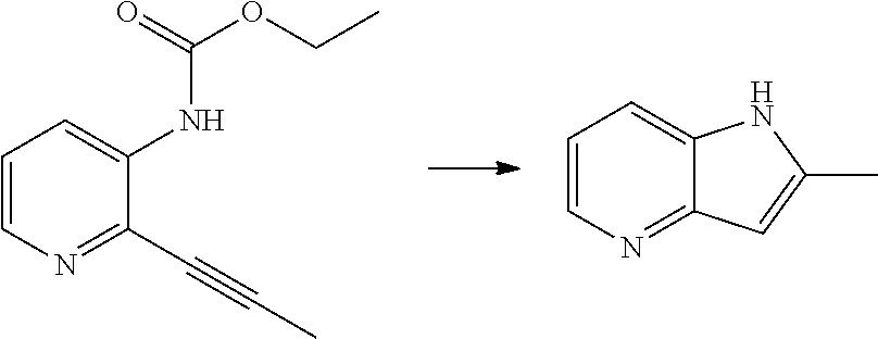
C1=CN=C(C#CC)C(NC(OCC)=O)=C1.C1=CN=C2C(=C1)NC(C)=C2
